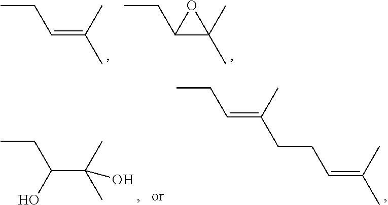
C(=C(C)C)CC.C1(CC)C(C)(C)O1.C(C(C)(C)O)(O)CC.C(=C(CCC=C(C)C)C)CC
